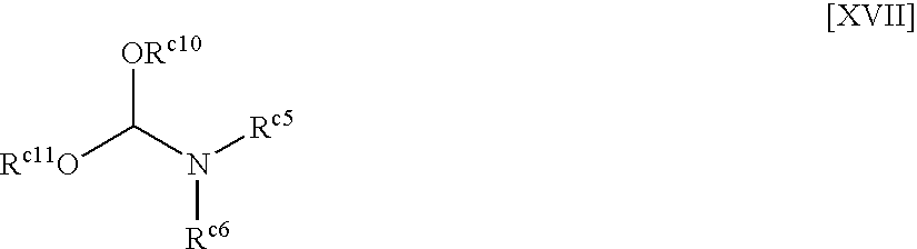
[Rc11O]C(N([Rc5])[Rc6])[ORc10]
